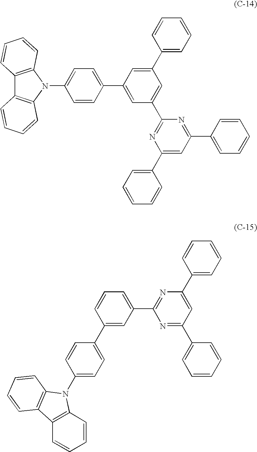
C12=C(N(C3=CC=C(C4=CC(C5=NC(C6=CC=CC=C6)=CC(C6=CC=CC=C6)=N5)=CC(C5=CC=CC=C5)=C4)C=C3)C3=C1C=CC=C3)C=CC=C2.C1(C2=CC=C(N3C4=C(C=CC=C4)C4=C3C=CC=C4)C=C2)=CC(C2=NC(C3=CC=CC=C3)=CC(C3=CC=CC=C3)=N2)=CC=C1
